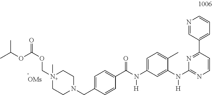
N1=CC(C2=NC(N(C3=CC(N(C(C4=CC=C(CN5CC[N+](C)(COC(OC(C)C)=O)CC5)C=C4)=O)[H])=CC=C3C)[H])=NC=C2)=CC=C1.[OMs]
